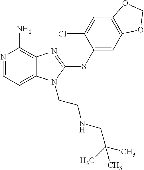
N1=CC=C2C(=C1N)N=C(SC1=CC3=C(C=C1Cl)OCO3)N2CCNCC(C)(C)C
